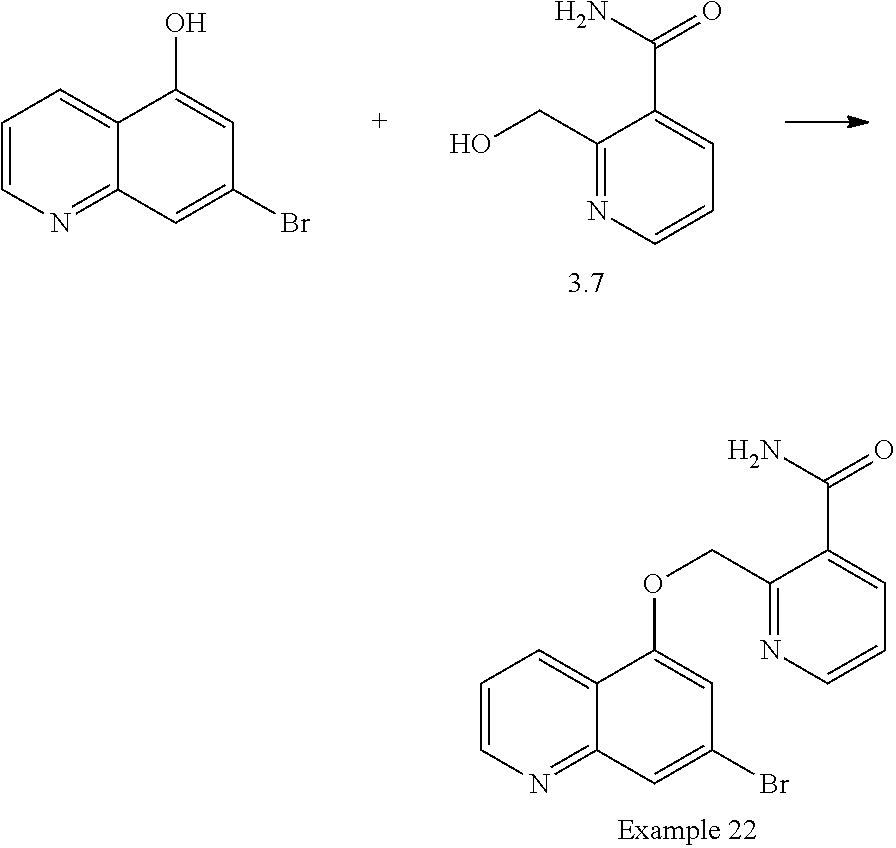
OCC1=NC=CC=C1C(N)=O.C1=CN=C2C(=C1)C(O)=CC(Br)=C2.C1=CN=C2C(=C1)C(OCC1=NC=CC=C1C(N)=O)=CC(Br)=C2
